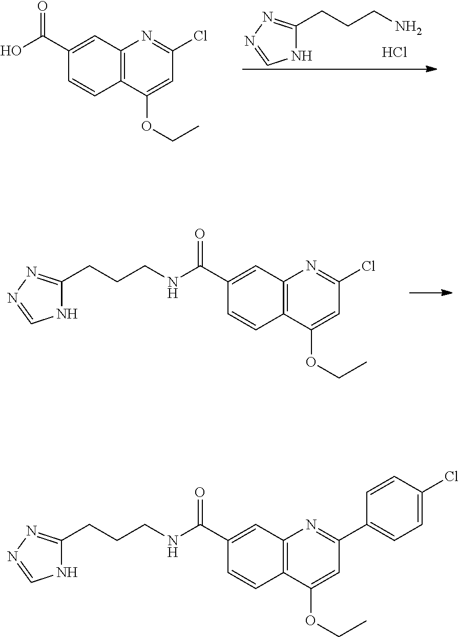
C1(C(=O)NCCCC2=NN=CN2)=CC2=C(C=C1)C(OCC)=CC(Cl)=N2.C1(C(=O)O)=CC2=C(C=C1)C(OCC)=CC(Cl)=N2.N1C(CCCN)=NN=C1.Cl.C1(C(=O)NCCCC2=NN=CN2)=CC2=C(C=C1)C(OCC)=CC(C1=CC=C(Cl)C=C1)=N2
